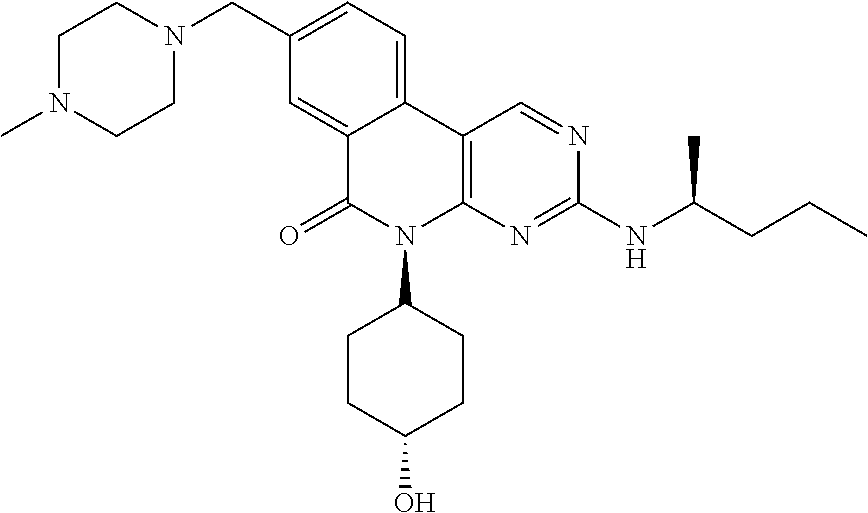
C12=CC(CN3CCN(C)CC3)=CC=C1C1=C(N(C3CCC(O)CC3)C2=O)N=C(NC(CCC)C)N=C1
